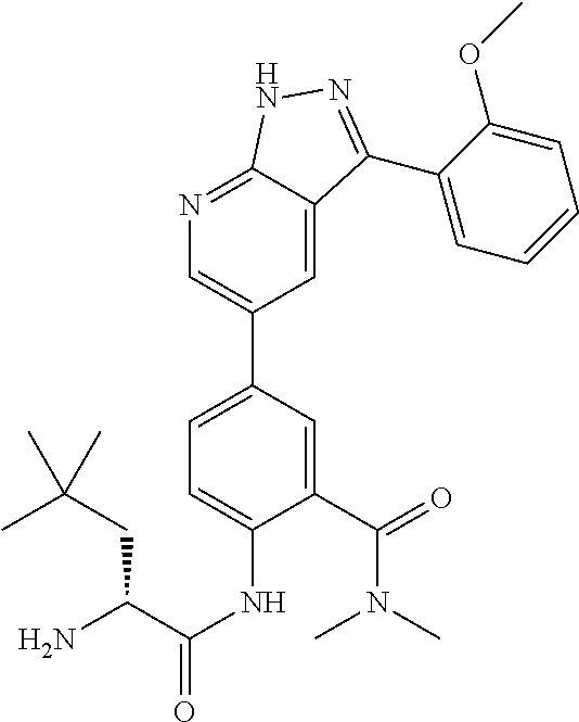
C1(C(N(C)C)=O)=CC(C2=CN=C3C(=C2)C(C2=CC=CC=C2OC)=NN3)=CC=C1NC(C(N)CC(C)(C)C)=O
